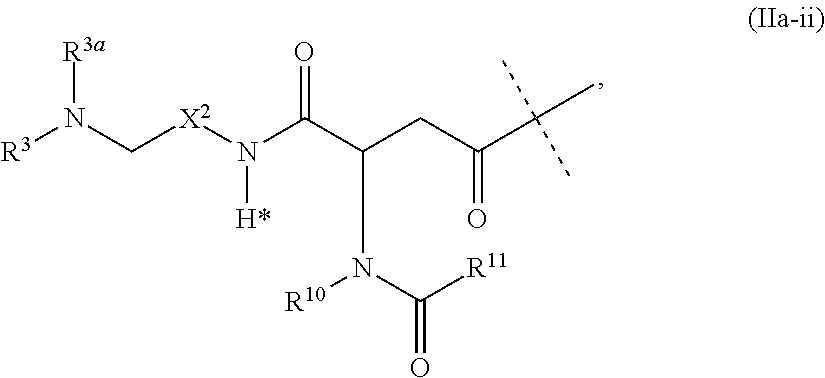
[R3a]N(C[X2]N(C(C(CC(C(C)(C)C)=O)N(C(=O)[R11])[R10])=O)[H*])[R3]
